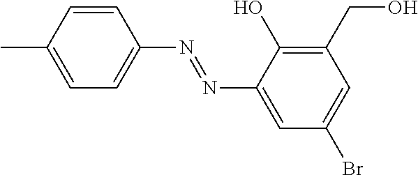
C1=CC(C)=CC=C1N=NC1=CC(Br)=CC(CO)=C1O
